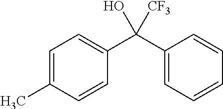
C1=C(C)C=CC(C(C2=CC=CC=C2)(O)[CF3])=C1
